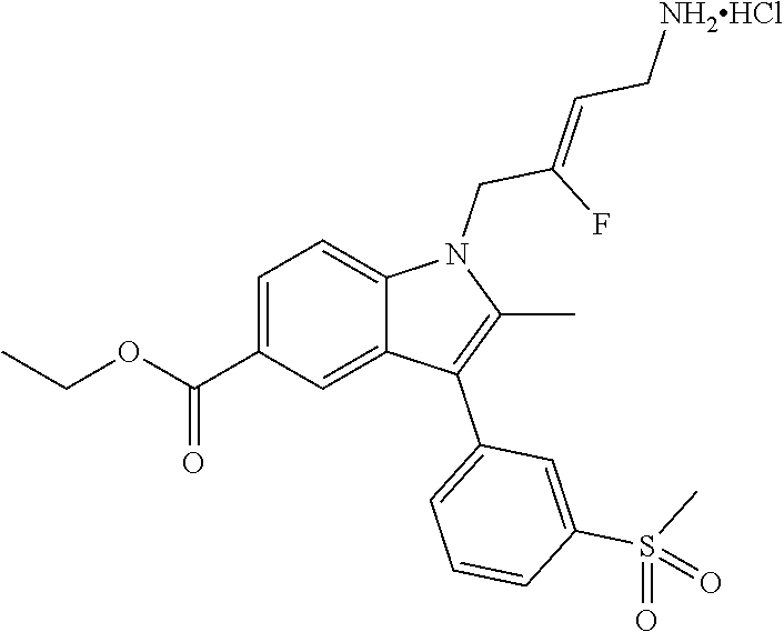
C1=C(C(OCC)=O)C=C2C(=C1)N(CC(F)=CC[NH2HCl])C(C)=C2C1=CC=CC(S(C)(=O)=O)=C1
